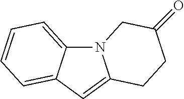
N12C3=CC=CC=C3C=C1CCC(=O)C2
